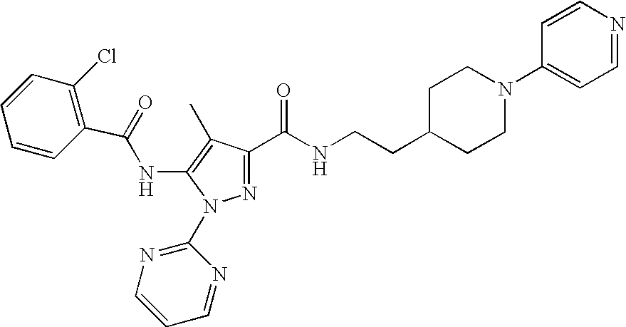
N1=C(C(NCCC2CCN(C3=CC=NC=C3)CC2)=O)C(C)=C(NC(=O)C2=C(Cl)C=CC=C2)N1C1=NC=CC=N1
